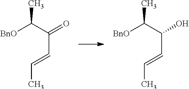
[BnO]C(C(C=CC)=O)C.[BnO]C(C(C=CC)O)C
